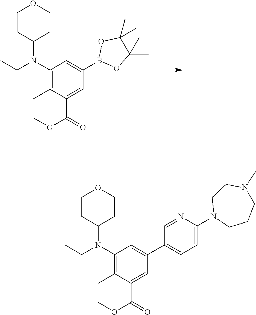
C1CC(N(CC)C2=C(C)C(C(=O)OC)=CC(B3OC(C)(C)C(C)(C)O3)=C2)CCO1.C1CC(N(CC)C2=C(C)C(C(=O)OC)=CC(C3=CC=C(N4CCCN(C)CC4)N=C3)=C2)CCO1
